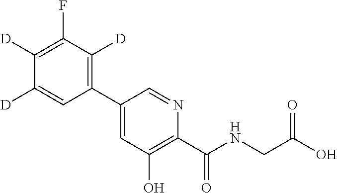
C1(C2=C([D])C(F)=C([D])C([D])=C2)=CC(O)=C(C(NCC(O)=O)=O)N=C1
